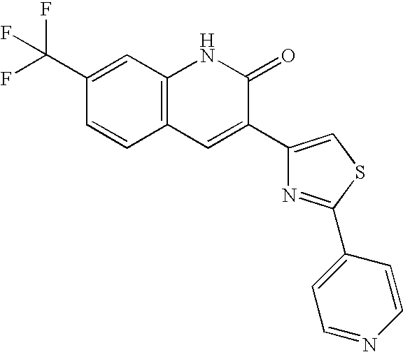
C1=CC2=C(C=C1C(F)(F)F)NC(=O)C(C1=CSC(C3=CC=NC=C3)=N1)=C2
